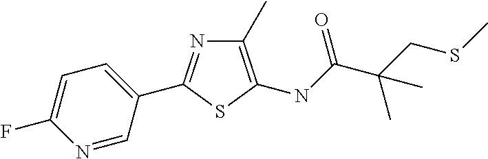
N1=CC(C2=NC(C)=C(NC(C(CSC)(C)C)=O)S2)=CC=C1F
